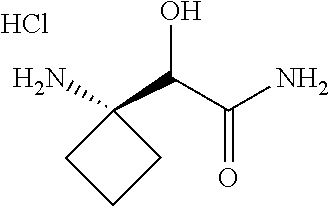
NC1(C(C(N)=O)O)CCC1.Cl
